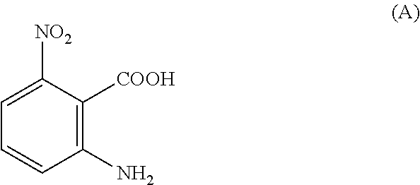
C1(N)=C([COOH])C([NO2])=CC=C1
